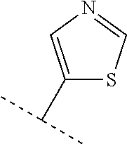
C1(C(C)C)=CN=CS1
